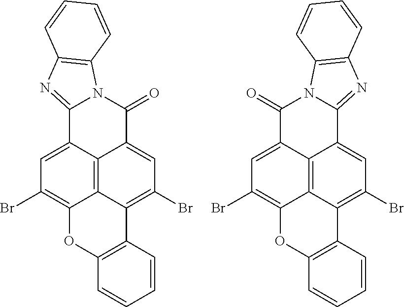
C12=C3C4=CC(Br)=C1OC1=C(C2=C(Br)C=C3C(=O)N2C4=NC3=C2C=CC=C3)C=CC=C1.C12=C3C4=CC(Br)=C1OC1=C(C2=C(Br)C=C3C2=NC3=C(N2C4=O)C=CC=C3)C=CC=C1
